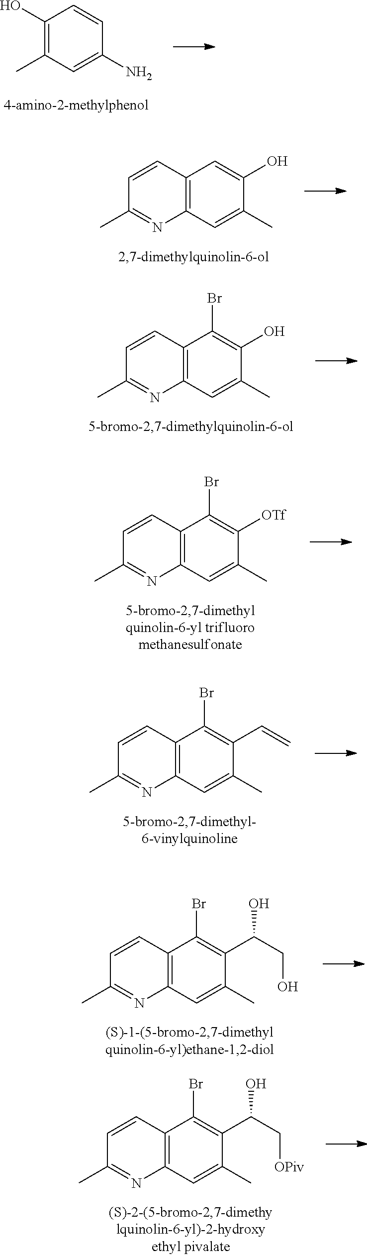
C1(O)=C(C)C=C(N)C=C1.C12=C(C=C(C)C(O)=C1)N=C(C)C=C2.C12=C(C=C(C)C(O)=C1Br)N=C(C)C=C2.C12=C(C=C(C)C([OTf])=C1Br)N=C(C)C=C2.C12=C(C=C(C)C(C=C)=C1Br)N=C(C)C=C2.C12=C(C=C(C)C(C(CO)O)=C1Br)N=C(C)C=C2.C12=C(C=C(C)C(C(C[OPiv])O)=C1Br)N=C(C)C=C2
